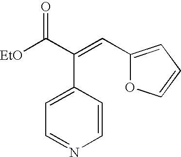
C1=CC(C(C([EtO])=O)=CC2=CC=CO2)=CC=N1
